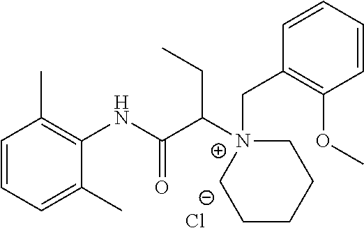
C1=CC=C(C)C(NC(C([N+]2(CC3=C(OC)C=CC=C3)CCCCC2)CC)=O)=C1C.[Cl-]
